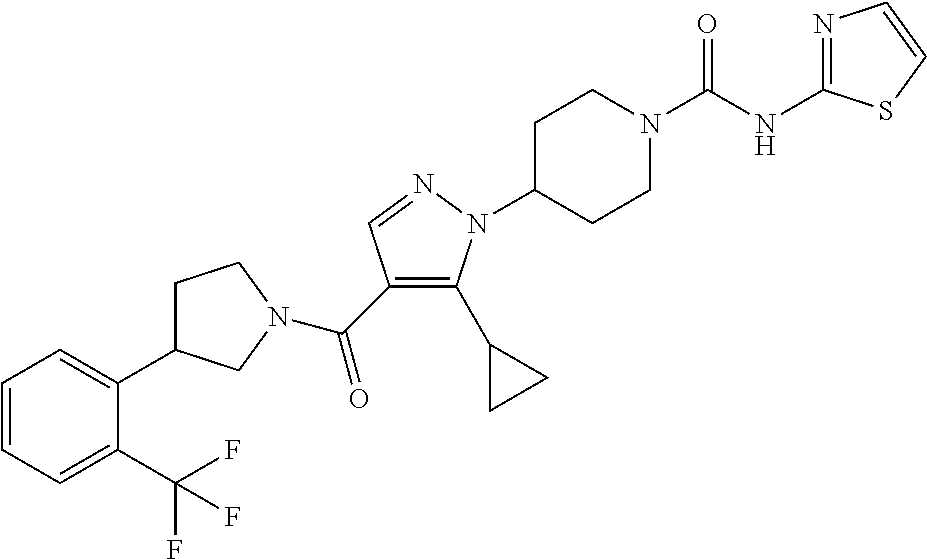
C(C1=C(C2CC2)N(C2CCN(C(=O)NC3=NC=CS3)CC2)N=C1)(=O)N1CC(C2=CC=CC=C2C(F)(F)F)CC1
